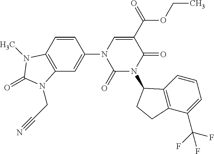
C1=CC(N2C(=O)N(C3C4=C(C(C(F)(F)F)=CC=C4)CC3)C(=O)C(C(OCC)=O)=C2)=CC2=C1N(C)C(=O)N2CC#N
